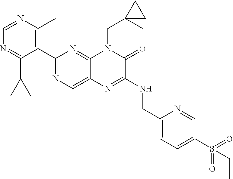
C1=NC(C)=C(C2=NC=C3C(=N2)N(CC2(C)CC2)C(=O)C(NCC2=CC=C(S(=O)(=O)CC)C=N2)=N3)C(C2CC2)=N1
